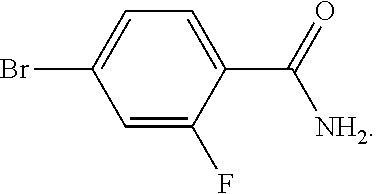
C1(Br)=CC=C(C(=O)[NH2])C(F)=C1
